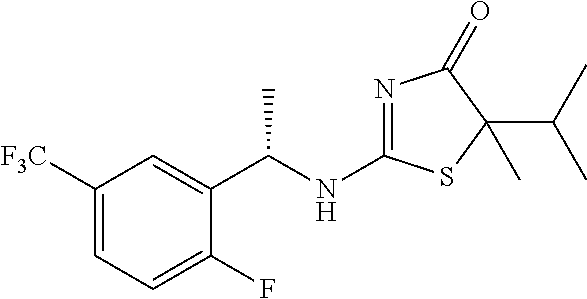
C1([F3C])=CC=C(F)C(C(NC2=NC(=O)C(C(C)C)(C)S2)C)=C1
